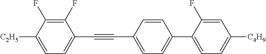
C1(F)=C(F)C([C2H5])=CC=C1C#CC1=CC=C(C2=CC=C([C4H9])C=C2F)C=C1
